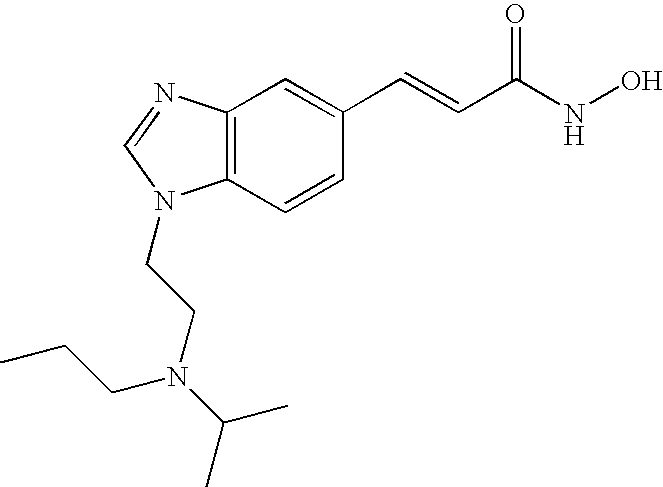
C12=C(C=CC(C=CC(=O)NO)=C1)N(CCN(C(C)C)CCC)C=N2
